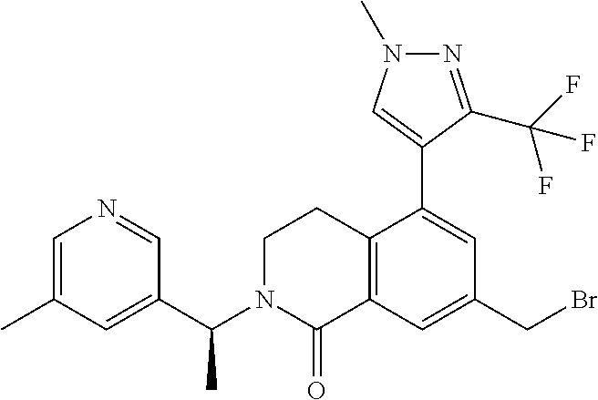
C1(CBr)=CC2=C(C(C3=CN(C)N=C3C(F)(F)F)=C1)CCN(C(C1=CC(C)=CN=C1)C)C2=O
